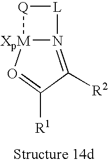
N12=C([R2])C([R1])=O[XpM]1[Q][L]2
